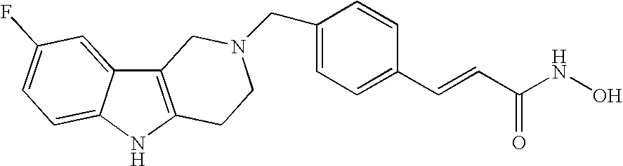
C12=C(NC3=CC=C(F)C=C13)CCN(CC1=CC=C(C=CC(NO)=O)C=C1)C2
